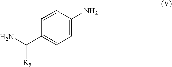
C1=CC(C(N)[R5])=CC=C1N
